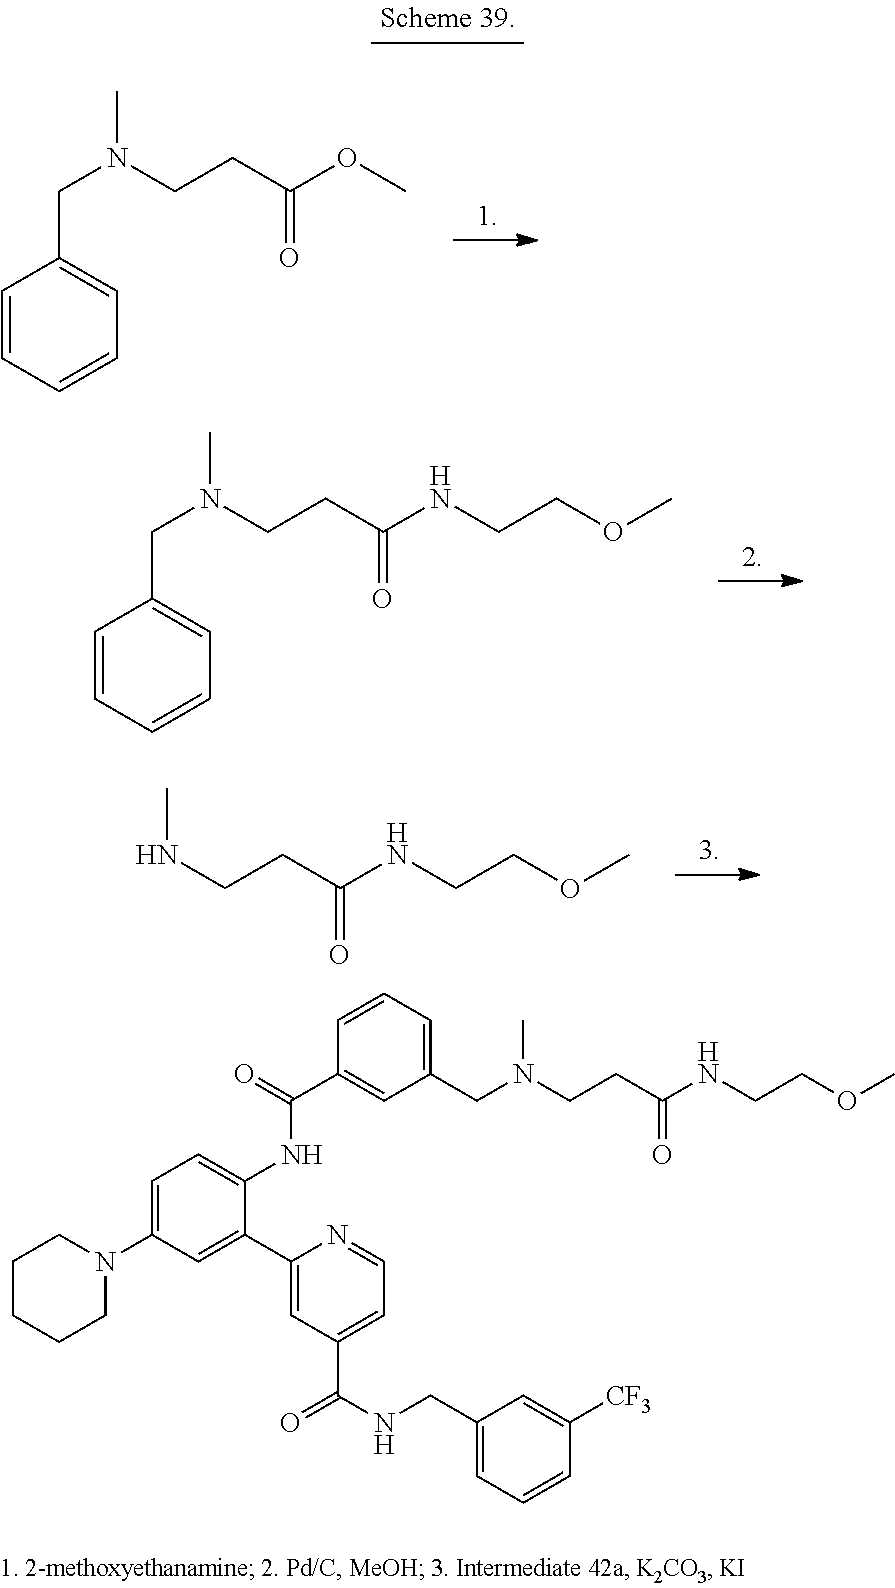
C1=CC=CC=C1CN(C)CCC(NCCOC)=O.N(C)CCC(NCCOC)=O.C1=CC=CC=C1CN(C)CCC(OC)=O.O=C(C1=CC(CN(CCC(NCCOC)=O)C)=CC=C1)NC1=CC=C(N2CCCCC2)C=C1C1=CC(C(NCC2=CC=CC([CF3])=C2)=O)=CC=N1
